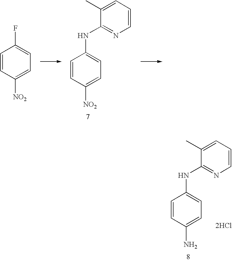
C1=CC([NO2])=CC=C1F.C1=CC([NO2])=CC=C1NC1=NC=CC=C1C.C1=CC(N)=CC=C1NC1=NC=CC=C1C.[2HCl]
